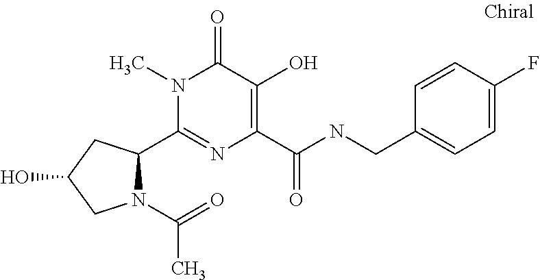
N1(C(=O)C)C(C2=NC(C(NCC3=CC=C(F)C=C3)=O)=C(O)C(=O)N2C)CC(O)C1
